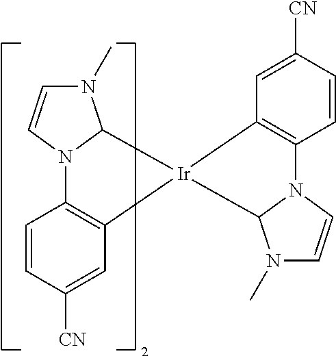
C1=C([CN])C=CC2=C1[Ir]1(C3N2C=CN3C)C2=C(C=CC([CN])=C2)N2C1N(C)C=C2
